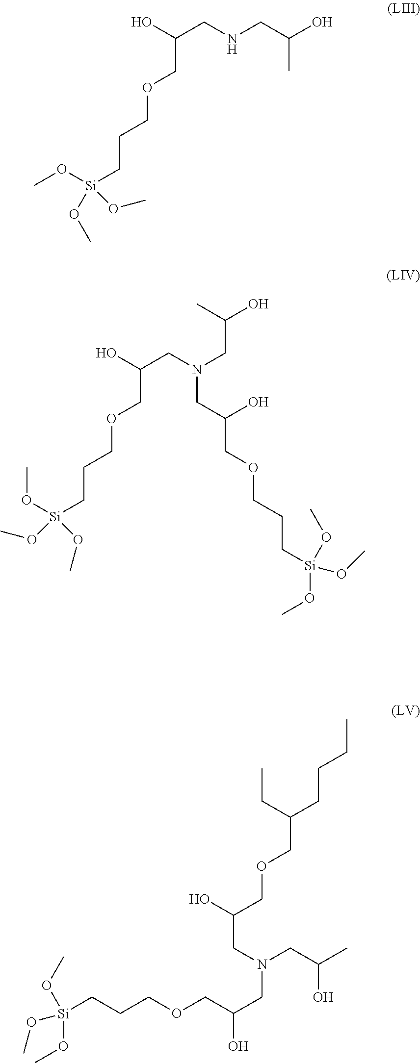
OC(CNCC(O)C)COCCC[Si](OC)(OC)OC.OC(CN(CC(O)C)CC(COCCC[Si](OC)(OC)OC)O)COCCC[Si](OC)(OC)OC.[Si](CCCOCC(CN(CC(C)O)CC(O)COCC(CCCC)CC)O)(OC)(OC)OC
